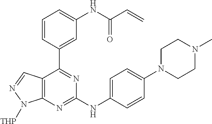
C12=C(N=C(NC3=CC=C(N4CCN(C)CC4)C=C3)N=C1C1=CC(NC(C=C)=O)=CC=C1)N([THP])N=C2
